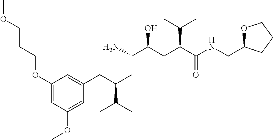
C1(OCCCOC)=CC(OC)=CC(CC(CC(C(CC(C(NCC2OCCC2)=O)C(C)C)O)N)C(C)C)=C1
